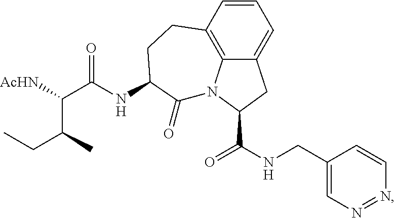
C12=CC=CC3=C1N(C(C(NCC1=CN=NC=C1)=O)C2)C(=O)C(NC(C([AcHN])C(C)CC)=O)CC3
